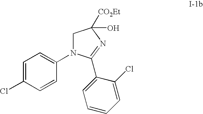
C1=C(Cl)C=CC(N2CC([CO2Et])(O)N=C2C2=CC=CC=C2Cl)=C1
